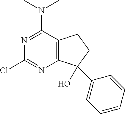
C12=C(C(N(C)C)=NC(Cl)=N1)CCC2(C1=CC=CC=C1)O
